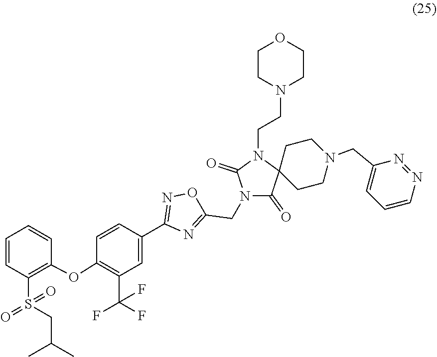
C1(C2=CC(C(F)(F)F)=C(OC3=C(S(CC(C)C)(=O)=O)C=CC=C3)C=C2)=NOC(CN2C(=O)C3(CCN(CC4=CC=CN=N4)CC3)N(CCN3CCOCC3)C2=O)=N1
